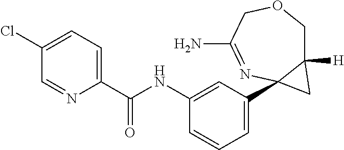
C1(NC(C2=CC=C(Cl)C=N2)=O)=CC(C23C([H])(COCC(N)=N2)C3)=CC=C1
